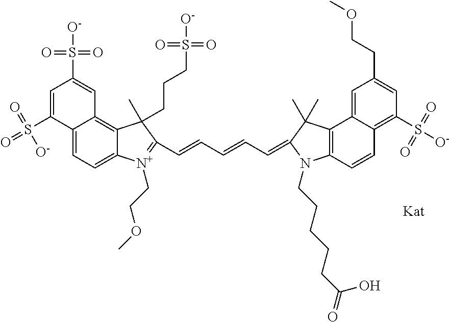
C12=CC=C3C(=C1C=C(S([O-])(=O)=O)C=C2S(=O)(=O)[O-])C(CCCS(=O)(=O)[O-])(C)C(C=CC=CC=C1C(C)(C)C2=C(C=CC4=C(S([O-])(=O)=O)C=C(CCOC)C=C42)N1CCCCCC(=O)O)=[N+]3CCOC
